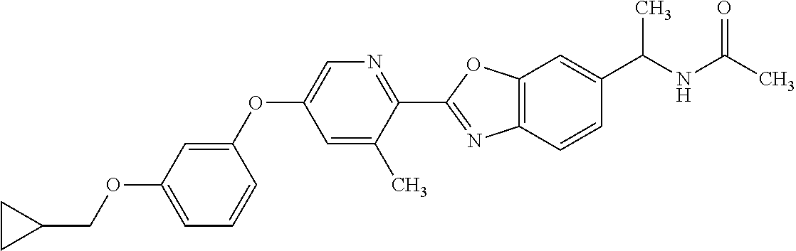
C1=C(OCC2CC2)C=C(OC2=CN=C(C3=NC4=C(O3)C=C(C(NC(C)=O)C)C=C4)C(C)=C2)C=C1
